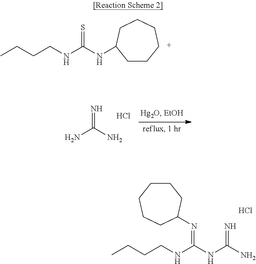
C1CCCCCC1NC(NCCCC)=S.N=C(N)N.Cl.C(NC(NCCCC)=NC1CCCCCC1)(N)=N.Cl
